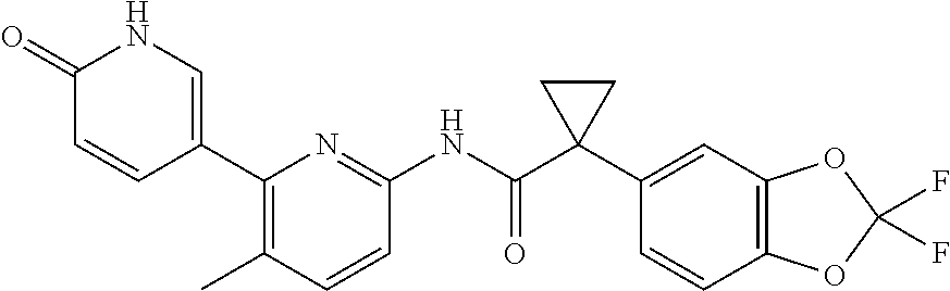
C1(=O)C=CC(C2=C(C)C=CC(NC(C3(C4=CC5=C(C=C4)OC(F)(F)O5)CC3)=O)=N2)=CN1
